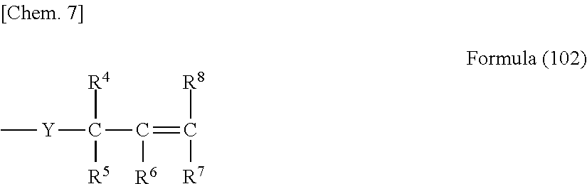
C[Y]C([R5])([R4])C(=C([R8])[R7])[R6]
